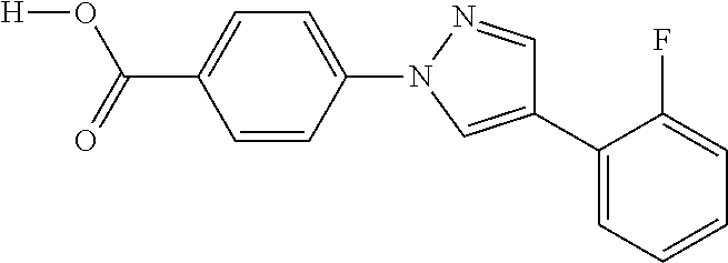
C1=CC(N2N=CC(C3=CC=CC=C3F)=C2)=CC=C1C(O[H])=O
